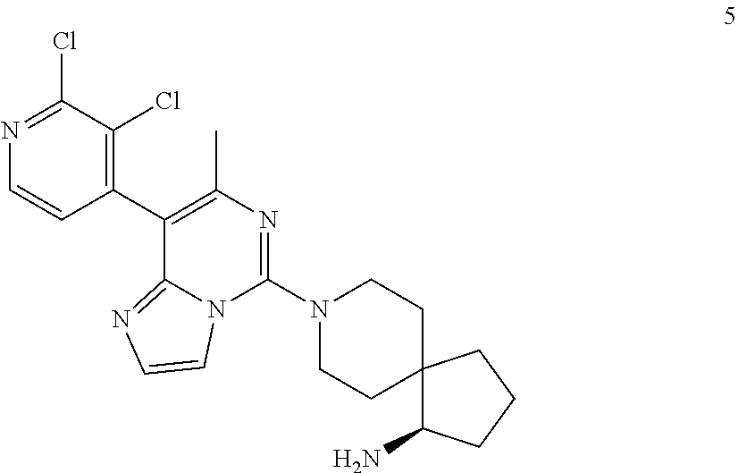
N1=C(Cl)C(Cl)=C(C2=C(C)N=C(N3CCC4(CC3)C(N)CCC4)N3C2=NC=C3)C=C1
